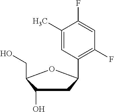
C1(O)CC(C2=C(F)C=C(F)C(C)=C2)OC1CO
